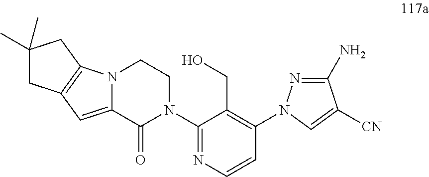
N12C(=CC3=C1CC(C)(C)C3)C(=O)N(C1=NC=CC(N3N=C(N)C([CN])=C3)=C1CO)CC2
